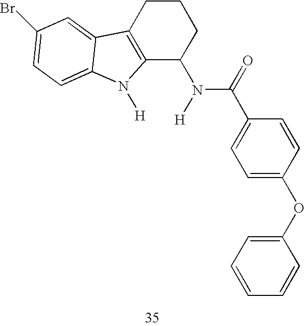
C12=C(CCCC1N(C(=O)C1=CC=C(OC3=CC=CC=C3)C=C1)[H])C1=CC(Br)=CC=C1N2[H]
